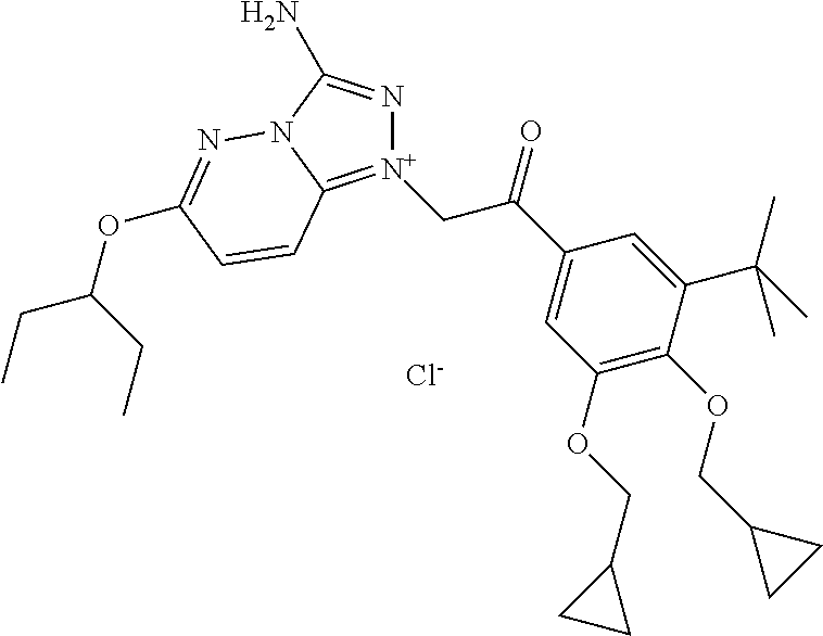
[Cl-].C(C(=O)C1=CC(OCC2CC2)=C(OCC2CC2)C(C(C)(C)C)=C1)[N+]1=C2N(C(N)=N1)N=C(OC(CC)CC)C=C2
